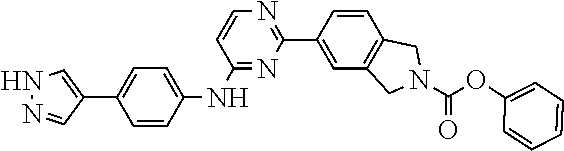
N1=C(NC2=CC=C(C3=CNN=C3)C=C2)C=CN=C1C1=CC2=C(C=C1)CN(C(OC1=CC=CC=C1)=O)C2
